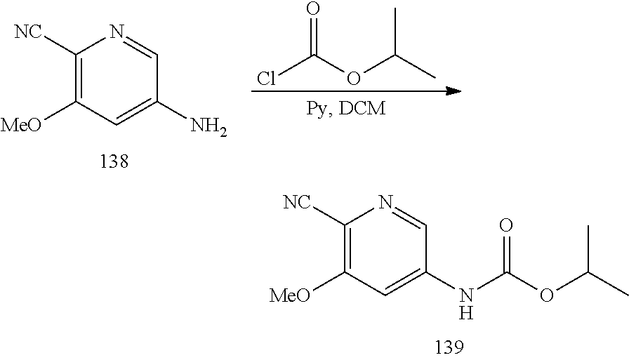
C1([NC])=C([MeO])C=C(NC(OC(C)C)=O)C=N1.C1([NC])=C([MeO])C=C(N)C=N1.ClC(OC(C)C)=O
